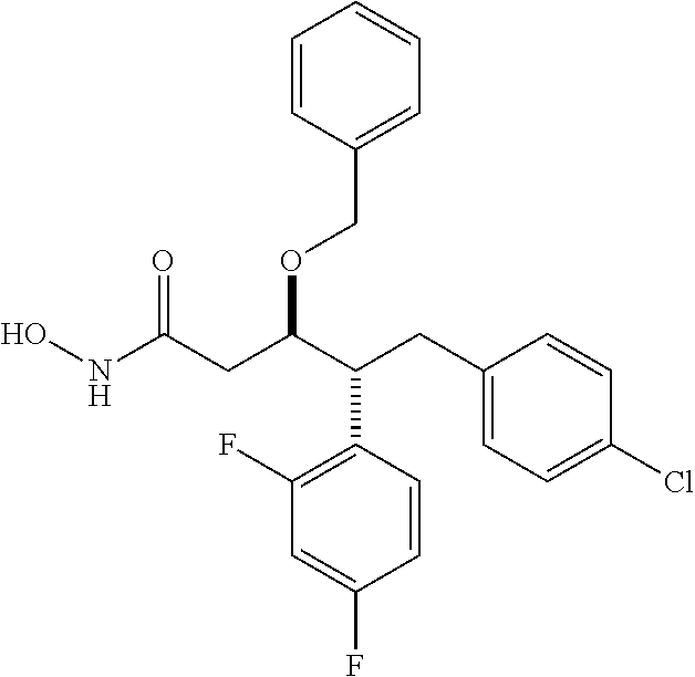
ONC(CC(C(CC1=CC=C(Cl)C=C1)C1=C(F)C=C(F)C=C1)OCC1=CC=CC=C1)=O
